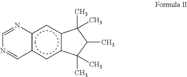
c12c(cc3c(c1)C(C)(C)C(C)C3(C)C)C=NC=N2
